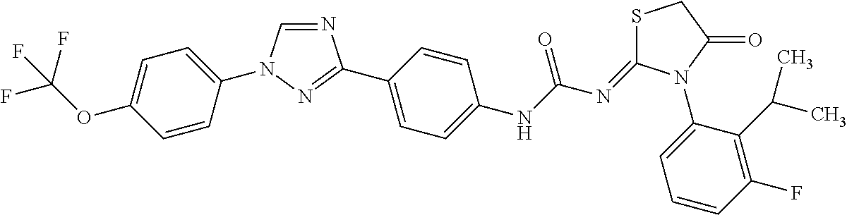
N1=CN(C2=CC=C(OC(F)(F)F)C=C2)N=C1C1=CC=C([N H]C(N=C2SCC(=O)N2C2=CC=CC(F)=C2C(C)C)=O)C=C1
